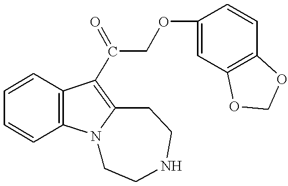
C1=CC=CC2=C1C(C(COC1=CC3=C(C=C1)OCO3)=O)=C1N2CCNCC1
